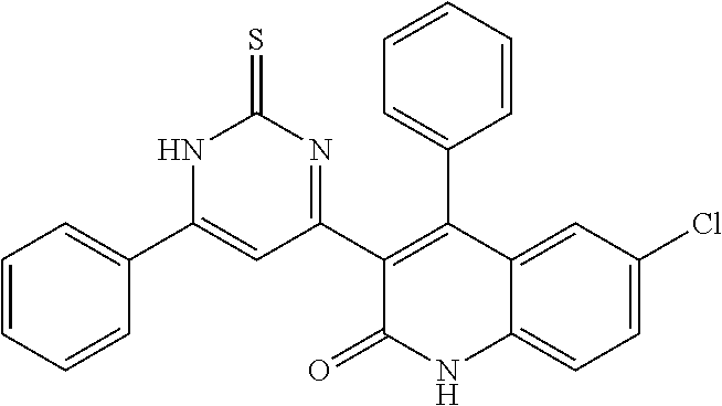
C1(C2=NC(=S)NC(C3=CC=CC=C3)=C2)=C(C2=CC=CC=C2)C2=CC(Cl)=CC=C2NC1=O
